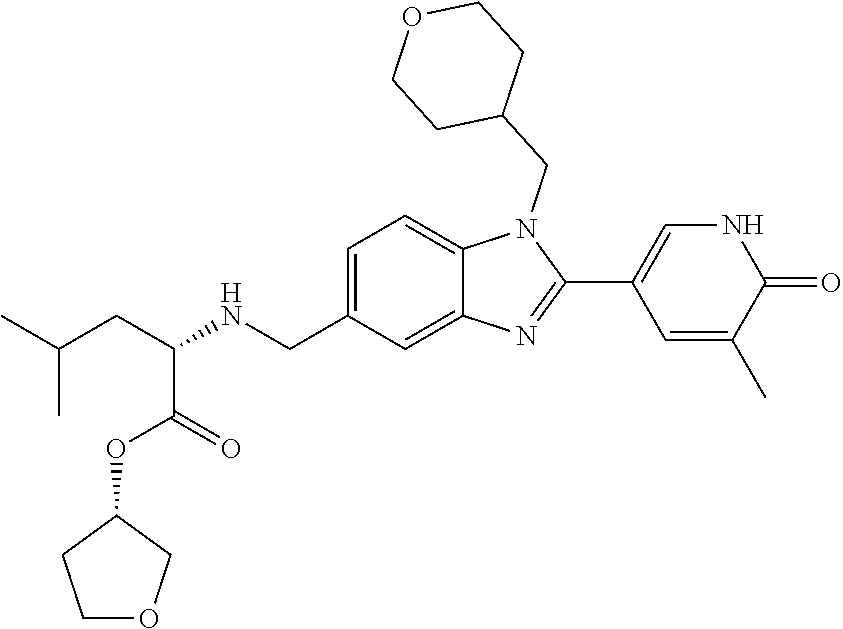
C1=C(CNC(CC(C)C)C(OC2CCOC2)=O)C=C2C(=C1)N(CC1CCOCC1)C(C1=CNC(=O)C(C)=C1)=N2
